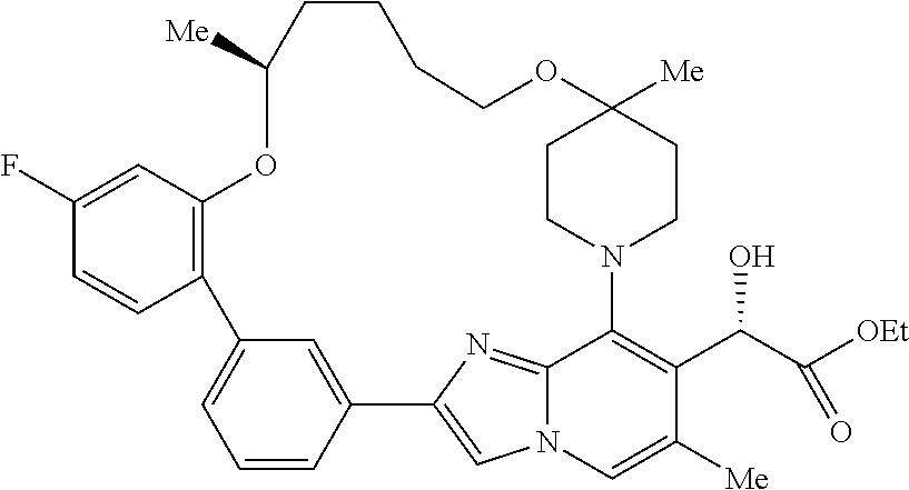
C1CN2CCC1([Me])OCCCCC([Me])OC1=C(C3=CC=CC(=C3)C3=CN4C(=N3)C2=C(C(O)C([OEt])=O)C([Me])=C4)C=CC(F)=C1
